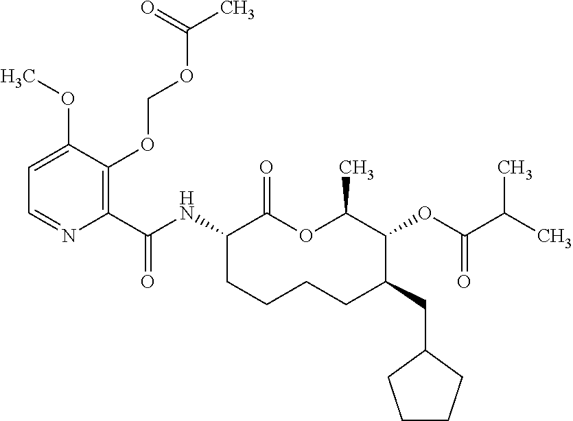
C1(C(NC2C(=O)OC(C)C(OC(C(C)C)=O)C(CC3CCCC3)CCCC2)=O)=C(OCOC(C)=O)C(OC)=CC=N1
